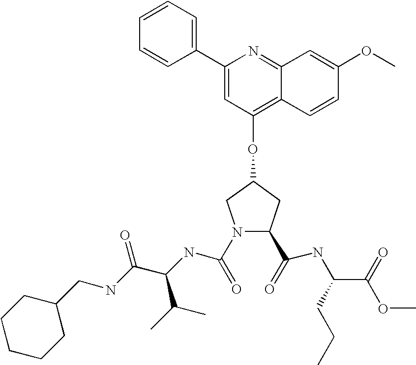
C1(C2=CC(OC3CC(C(=O)NC(C(OC)=O)CCC)N(C(=O)NC(C(NCC4CCCCC4)=O)C(C)C)C3)=C3C(=N2)C=C(OC)C=C3)=CC=CC=C1
